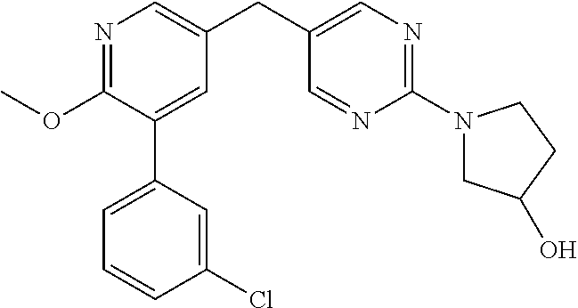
C1(OC)=NC=C(CC2=CN=C(N3CC(O)CC3)N=C2)C=C1C1=CC=CC(Cl)=C1
